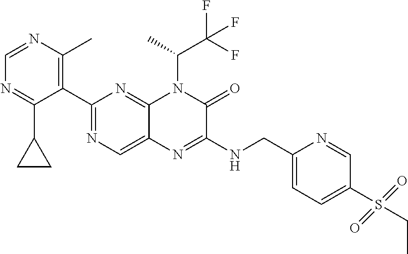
C1(C2=NC=C3C(=N2)N(C(C(F)(F)F)C)C(=O)C(NCC2=CC=C(S(CC)(=O)=O)C=N2)=N3)=C(C)N=CN=C1C1CC1
